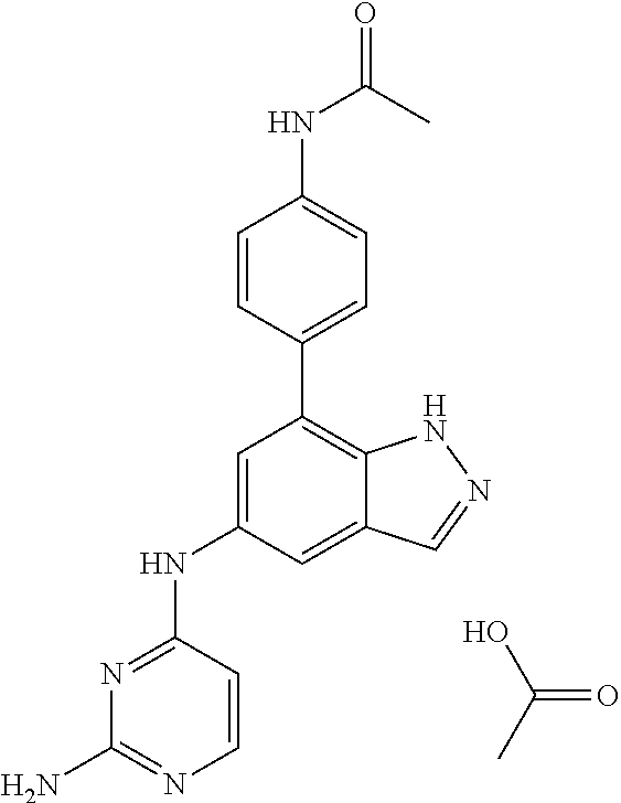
N1=C(NC2=CC(C3=CC=C(NC(C)=O)C=C3)=C3C(=C2)C=NN3)C=CN=C1N.OC(=O)C
